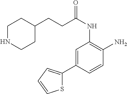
C1=C(C2=CC=CS2)C=CC(N)=C1NC(=O)CCC1CCNCC1
